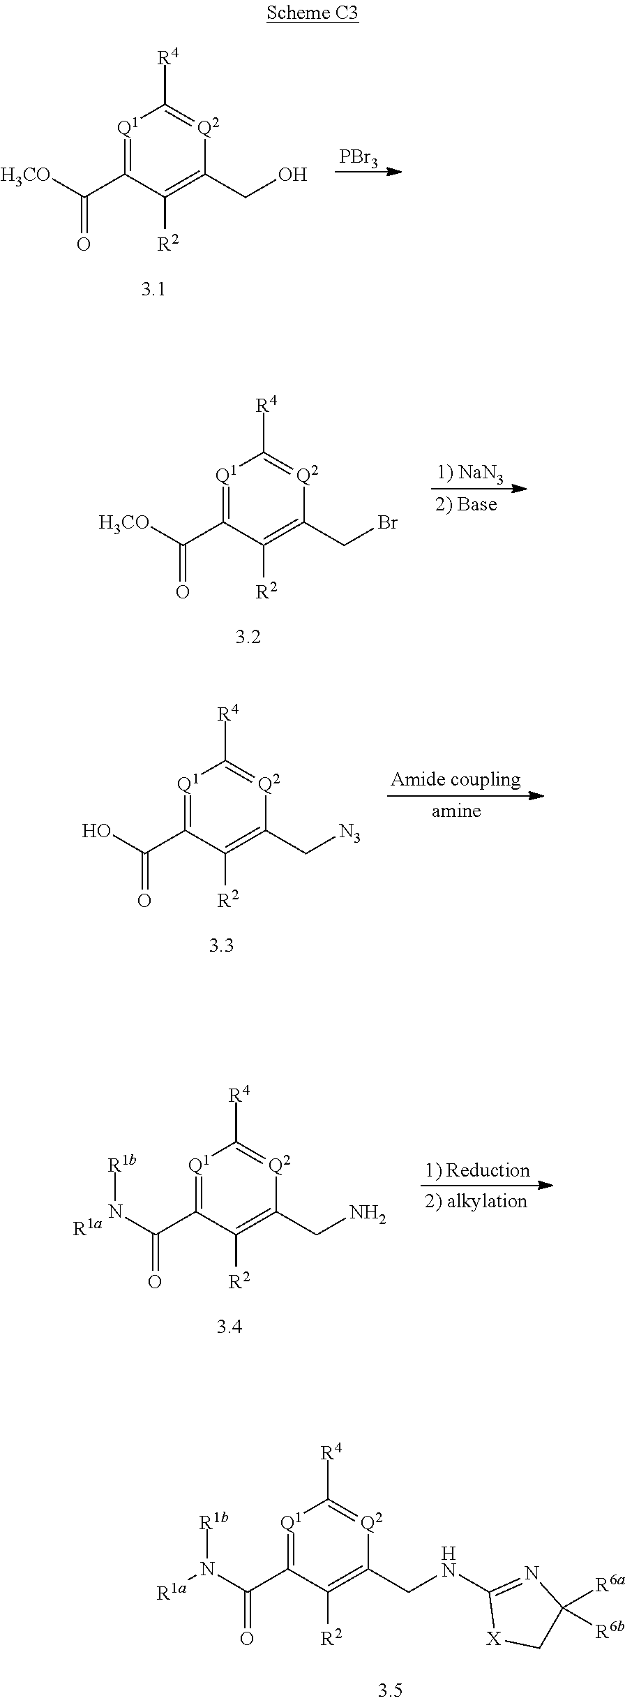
[Q1]1=C(C([H3CO])=O)C([R2])=C(CO)[Q2]=C1[R4].[PBr3].[Q1]1=C(C([H3CO])=O)C([R2])=C(CBr)[Q2]=C1[R4].[1) NaN3].[Q1]1=C(C(O)=O)C([R2])=C(C[N3])[Q2]=C1[R4].[Amide coupling].[Q1]1=C(C(N[R1b])=O)C([R2])=C(CN)[Q2]=C1[R4].[R1a].[1) Reduction].[Q1]1=C(C(N([R1b])[R1a])=O)C([R2])=C(CNC2=NC([R6a])([R6b])C[X]2)[Q2]=C1[R4]
